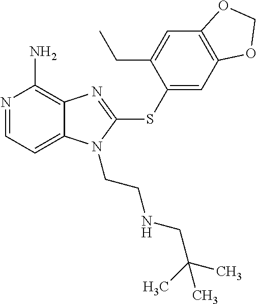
N1=CC=C2C(=C1N)N=C(SC1=CC3=C(C=C1CC)OCO3)N2CCNCC(C)(C)C
